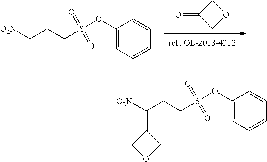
C1(=O)COC1.C1=C(OS(CCC[O2N])(=O)=O)C=CC=C1.C1=C(OS(CCC([O2N])=C2COC2)(=O)=O)C=CC=C1
